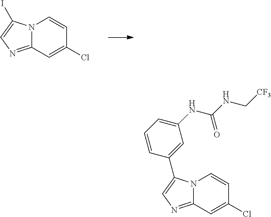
C12=NC=C(I)N1C=CC(Cl)=C2.C12=NC=C(C3=CC(NC(NC[CF3])=O)=CC=C3)N1C=CC(Cl)=C2
